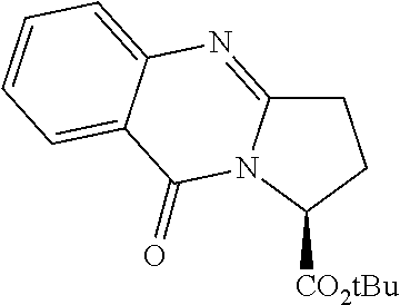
C1C2=NC3=CC=CC=C3C(=O)N2C([CO2tBu])C1
